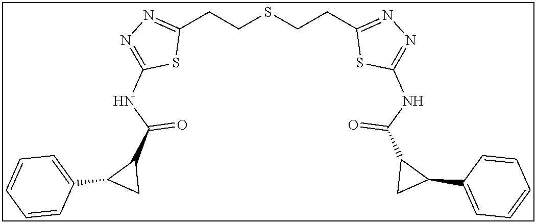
C1(CCSCCC2=NN=C(NC(C3CC3C3=CC=CC=C3)=O)S2)=NN=C(NC(C2C(C3=CC=CC=C3)C2)=O)S1
